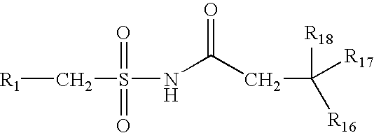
[R1]CS(NC(=O)CC([R17])([R18])[R16])(=O)=O
